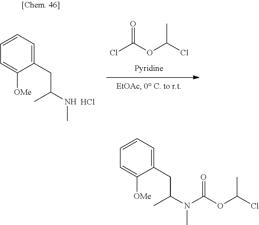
ClC(OC(Cl)C)=O.Cl.C1=C([OMe])C(CC(NC)C)=CC=C1.C1=C([OMe])C(CC(C)N(C)C(OC(Cl)C)=O)=CC=C1
